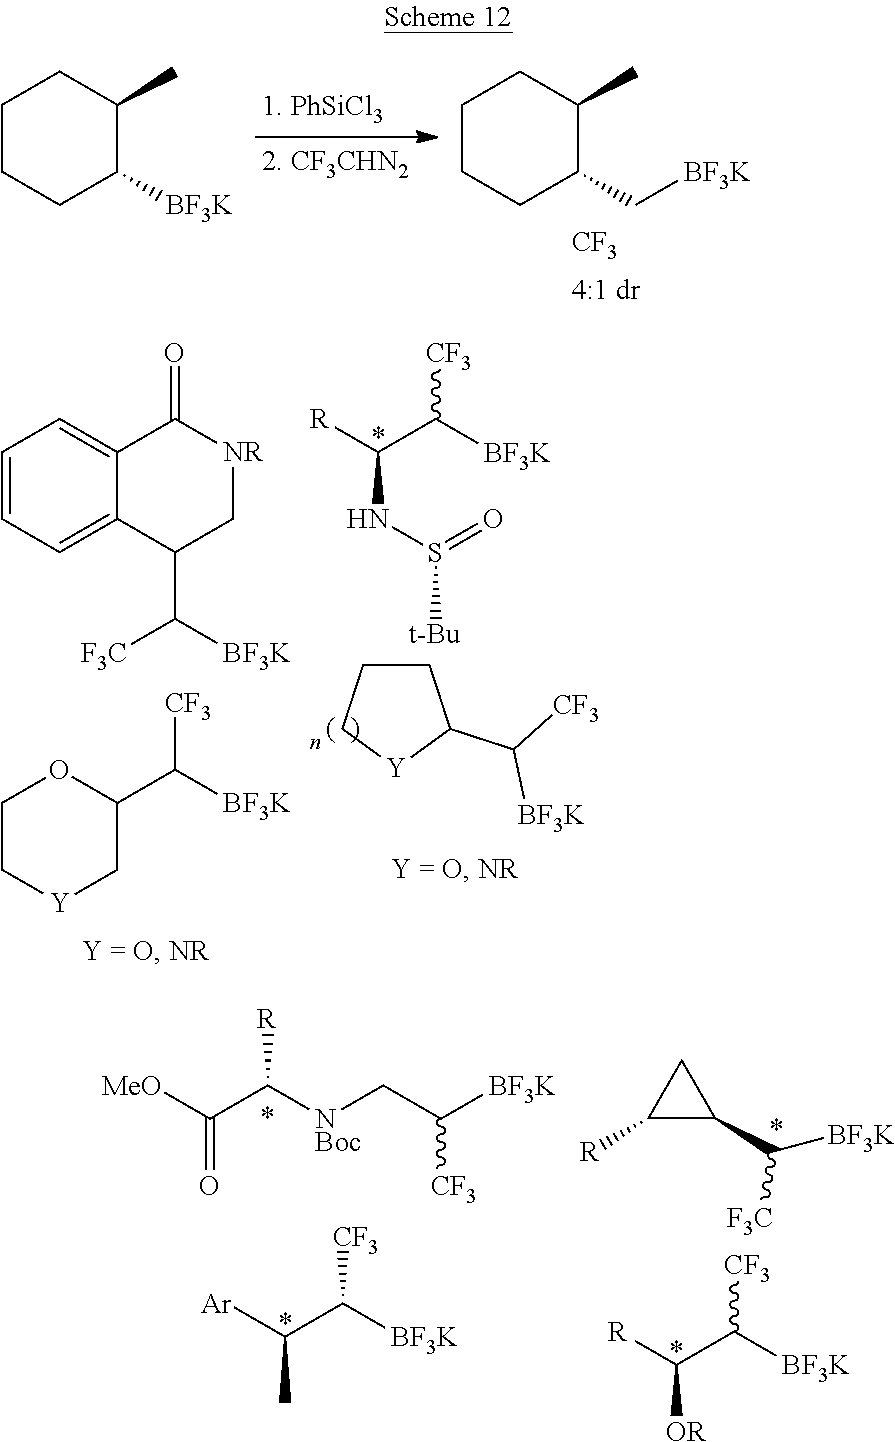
[CF3].C1CCC(C[BF3K])C(C)C1.C1CCC([BF3K])C(C)C1.[MeO]C(C([NBoc]CC([BF3K])[CF3])[R])=O.[Ar]C(C([BF3K])[CF3])C.[R]C(C([BF3K])[CF3])[OR].C1([R])C(C([BF3K])[F3C])C1.C1C[Y]CC(C([BF3K])[CF3])O1.[R]C(C([BF3K])[CF3])NS(=O)C.C1CC[Y]C1C([BF3K])[CF3].C1=CC=C2C(=C1)C(=O)[NR]CC2C([BF3K])[F3C]
